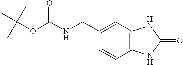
C(NC(=O)OC(C)(C)C)C1=CC2=C(C=C1)NC(=O)N2
